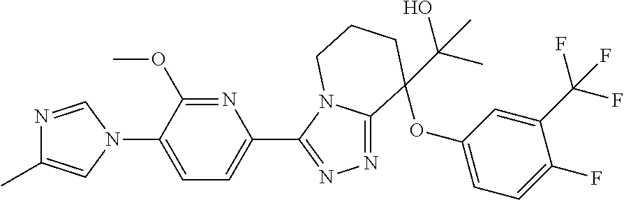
N1=CN(C2=CC=C(C3=NN=C4N3CCCC4(OC3=CC=C(F)C(C(F)(F)F)=C3)C(C)(O)C)N=C2OC)C=C1C
